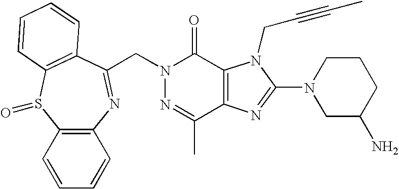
N1=C(C)C2=C(C(=O)N1CC1=NC3=C(S(=O)C4=C1C=CC=C4)C=CC=C3)N(CC#CC)C(N1CC(N)CCC1)=N2
